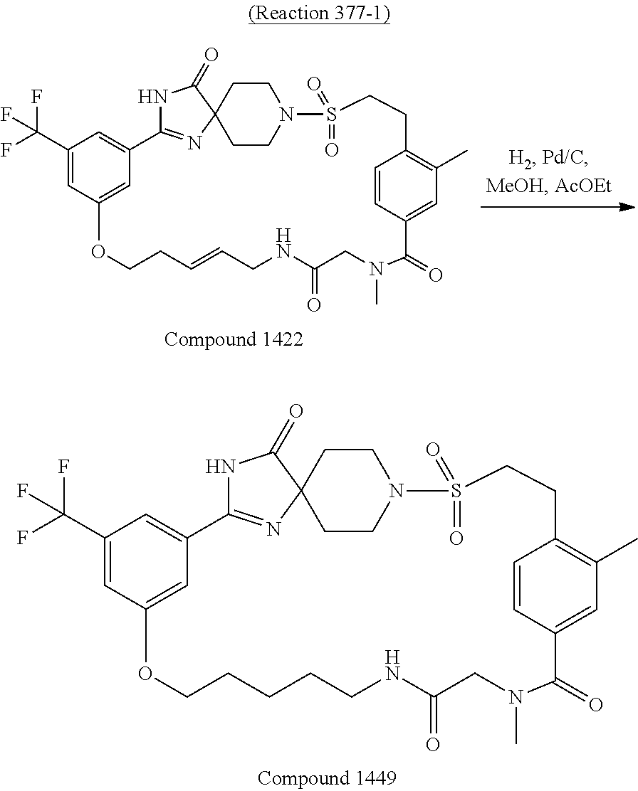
C1(C(F)(F)F)=CC2=CC(=C1)C1=NC3(C(=O)N1)CCN(CC3)S(=O)(=O)CCC1=C(C)C=C(C=C1)C(=O)N(C)CC(=O)NCCCCCO2.C1(C(F)(F)F)=CC2=CC(=C1)C1=NC3(C(=O)N1)CCN(CC3)S(=O)(=O)CCC1=C(C)C=C(C=C1)C(=O)N(C)CC(=O)NCC=CCCO2
